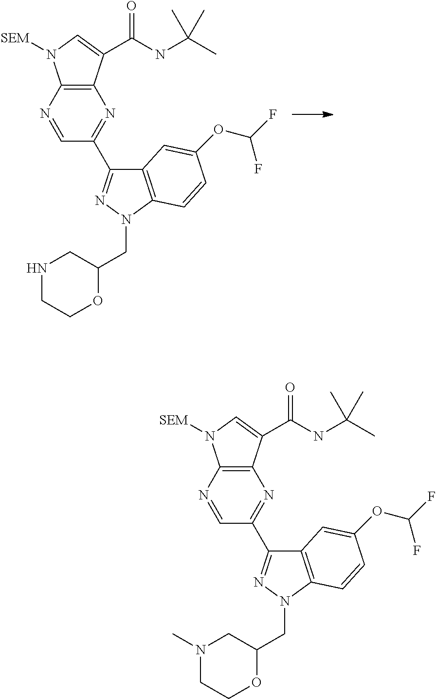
C1=NC2=C(N=C1C1=NN(CC3CNCCO3)C3=C1C=C(OC(F)F)C=C3)C(C(NC(C)(C)C)=O)=CN2[SEM].C1=NC2=C(N=C1C1=NN(CC3CN(C)CCO3)C3=C1C=C(OC(F)F)C=C3)C(C(NC(C)(C)C)=O)=CN2[SEM]
